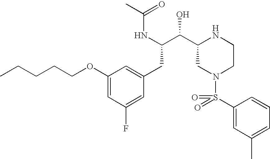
N(C(C(C1NCCN(S(C2=CC(C)=CC=C2)(=O)=O)C1)O)CC1=CC(OCCCCC)=CC(F)=C1)C(=O)C
